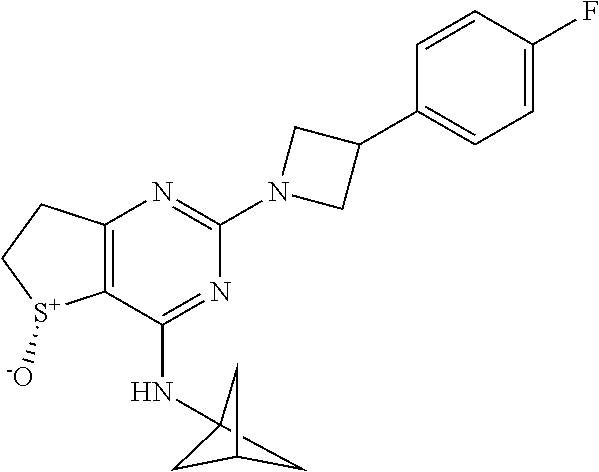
C12=C(C(NC34CC(C3)C4)=NC(N3CC(C4=CC=C(F)C=C4)C3)=N1)[S+]([-O])CC2
